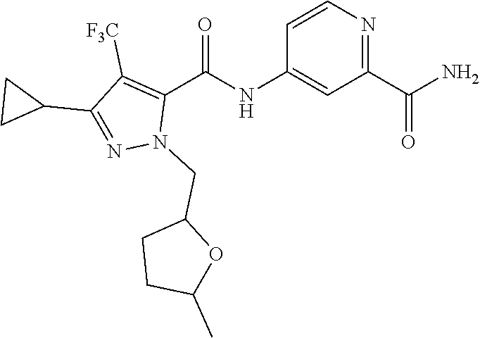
C1=CN=C(C(N)=O)C=C1NC(C1=C([F3C])C(C2CC2)=NN1CC1CCC(C)O1)=O
